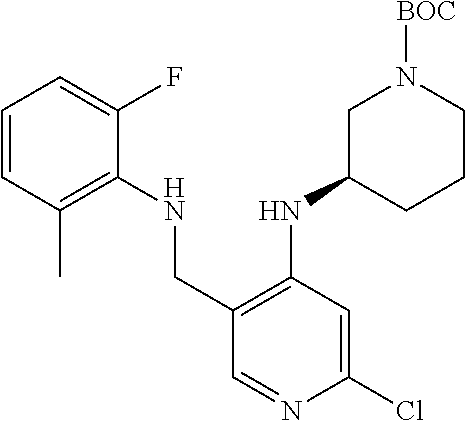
C1(Cl)=CC(NC2CN([BOC])CCC2)=C(CNC2=C(C)C=CC=C2F)C=N1
